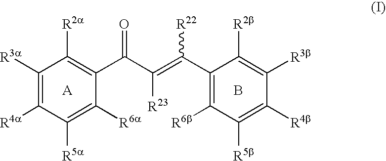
C1([R3a])=C([R4a])C([R5a])=C([R6a])C(C(C(=C(C2=C([R6b])C([R5b])=C([R4b])C([R3b])=C2[R2b])[R22])[R23])=O)=C1[R2a].[A].B
